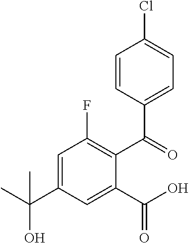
C1=CC(C(=O)C2=C(F)C=C(C(C)(O)C)C=C2C(O)=O)=CC=C1Cl
